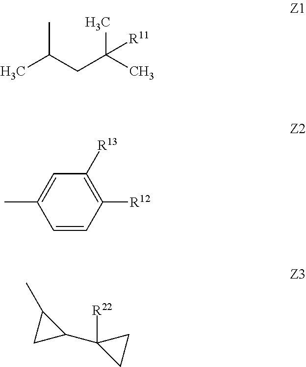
CC(CC(C)(C)[R11])C.C1=CC([R12])=C([R13])C=C1C.C1(C2([R22])CC2)C(C)C1
